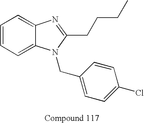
C1=CC=C2C(=C1)N=C(CCCC)N2CC1=CC=C(Cl)C=C1
